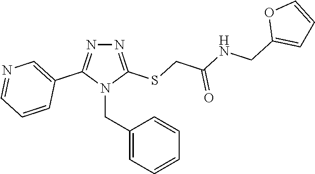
N1=C(SCC(=O)NCC2=CC=CO2)N(CC2=CC=CC=C2)C(C2=CN=CC=C2)=N1
